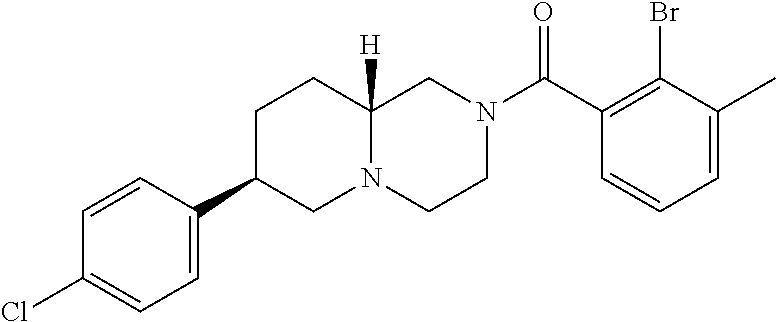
C1=C(C)C(Br)=C(C(N2CCN3C([H])(C2)CCC(C2=CC=C(Cl)C=C2)C3)=O)C=C1
